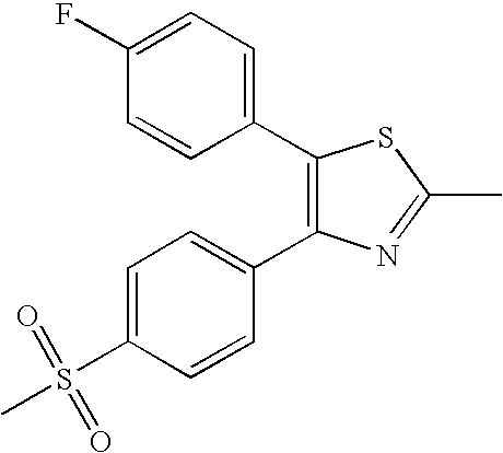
C1(C2=CC=C(S(C)(=O)=O)C=C2)=C(C2=CC=C(F)C=C2)SC(C)=N1
